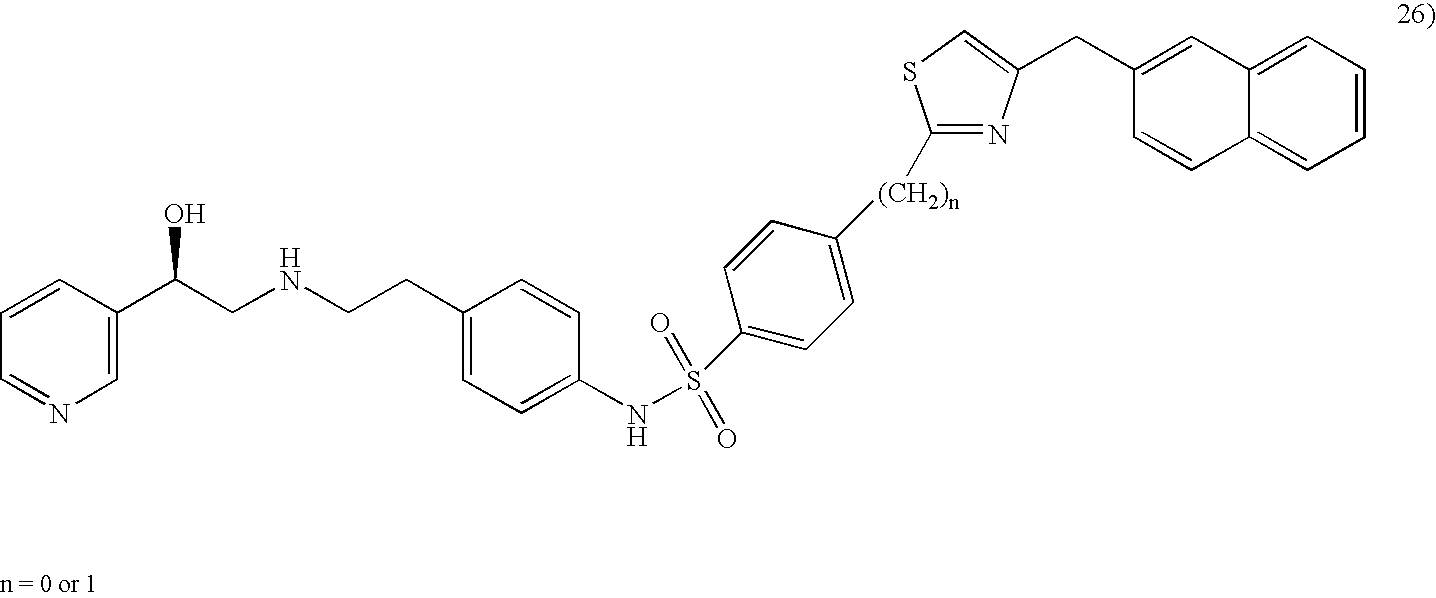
C1(C(CNCCC2=CC=C(NS(=O)(=O)C3=CC=C([(CH2)n]C4=NC(CC5=CC6=CC=CC=C6C=C5)=CS4)C=C3)C=C2)O)=CN=CC=C1
